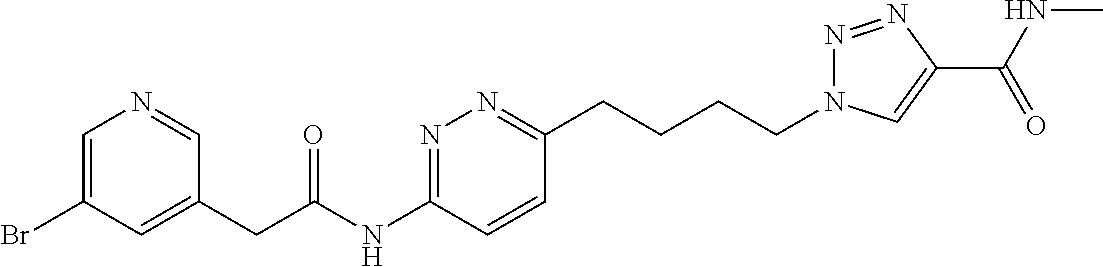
C1=C(Br)C=C(CC(NC2=NN=C(CCCCN3N=NC(C(NC)=O)=C3)C=C2)=O)C=N1
